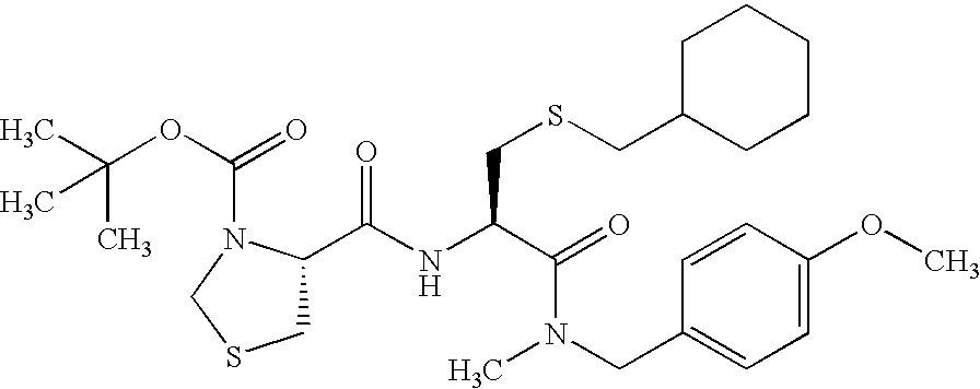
C(NC(C(=O)N(CC1=CC=C(OC)C=C1)C)CSCC1CCCCC1)(=O)C1CSCN1C(OC(C)(C)C)=O
